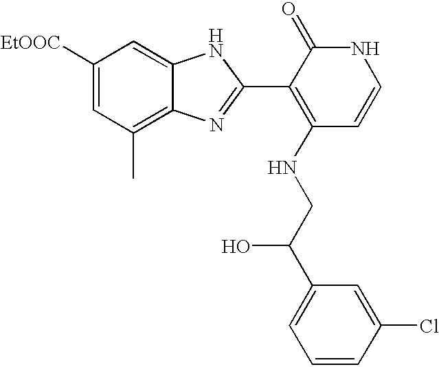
C1([EtOOC])=CC(C)=C2C(=C1)NC(C1=C(NCC(C3=CC=CC(Cl)=C3)O)C=CNC1=O)=N2
